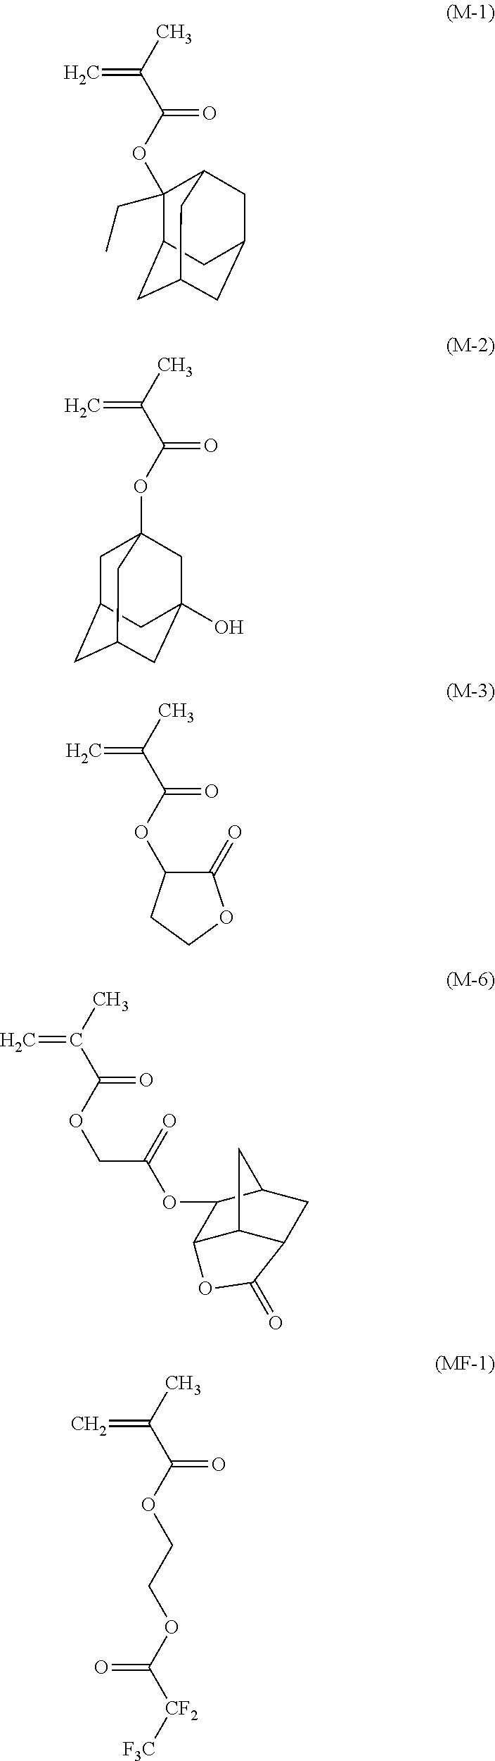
C=C(C)C(OC1(CC)C2CC3CC(CC1C3)C2)=O.C=C(C)C(OC12CC3CC(CC(O)(C1)C3)C2)=O.C=C(C)C(OC1C(=O)OCC1)=O.C=C(C)C(OCC(=O)OC1C2C3C(CC1C3)C(=O)O2)=O.C=C(C)C(OCCOC(=O)[CF2][F3C])=O
